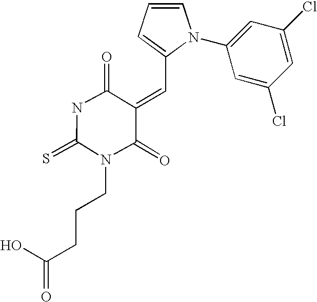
N1C(=S)N(CCCC(O)=O)C(=O)C(=CC2=CC=CN2C2=CC(Cl)=CC(Cl)=C2)C1=O
